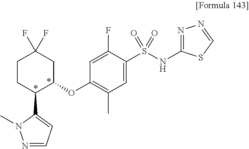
C1(OC2=C(C)C=C(S(NC3=NN=CS3)(=O)=O)C(F)=C2)CC(F)(F)CCC1C1=CC=NN1C
